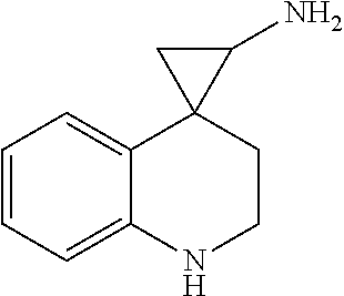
C1=CC=C2C(=C1)NCCC21C(N)C1
